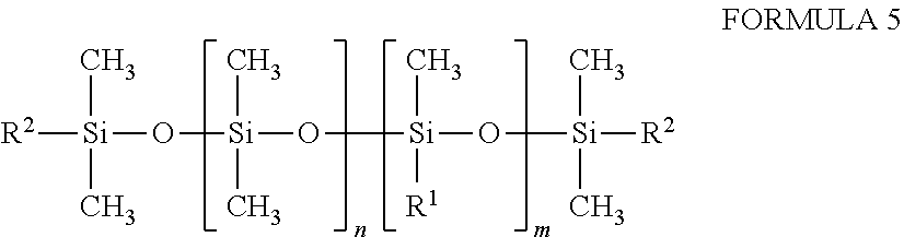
[R2][Si](C)(C)O[Si](C)(C)O[Si](C)([R1])O[Si](C)(C)[R2]
